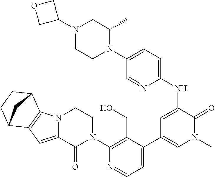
C1(N2CCN3C(=CC4=C3C3CCC4C3)C2=O)=C(CO)C(C2=CN(C)C(=O)C(NC3=CC=C(N4C(C)CN(C5COC5)CC4)C=N3)=C2)=CC=N1
